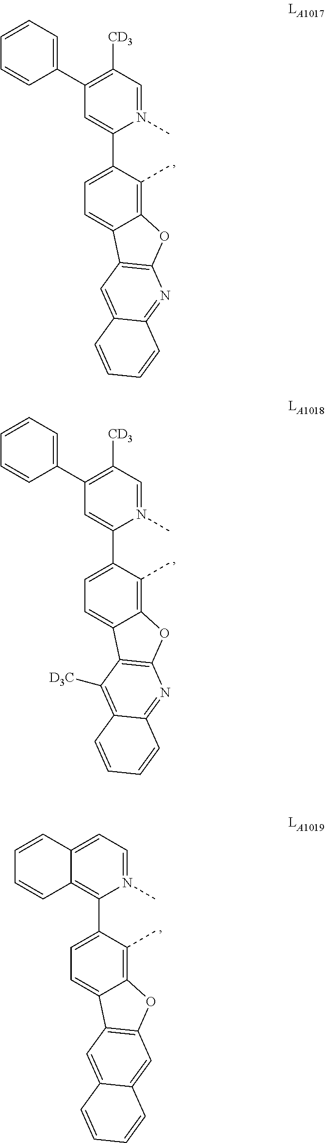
C1(C2=C([CD3])C=N(C)C(C3=CC=C4C(=C3C)OC3=C4C=C4C(=N3)C=CC=C4)=C2)=CC=CC=C1.C1(C2=C([CD3])C=N(C)C(C3=CC=C4C(=C3C)OC3=C4C([D3C])=C4C(=N3)C=CC=C4)=C2)=CC=CC=C1.C12=CC=N(C)C(C3=CC=C4C(=C3C)OC3=C4C=C4C(=C3)C=CC=C4)=C1C=CC=C2
